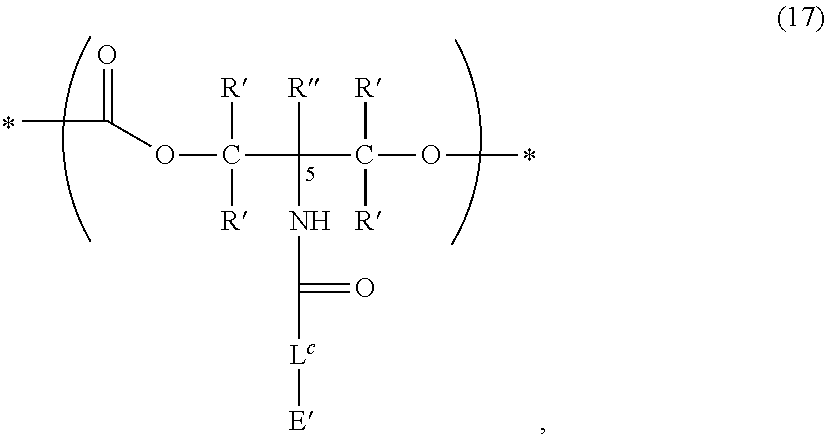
CC(OC([R])(C([R])(C([R])([R])OC)NC(=O)[Lc][E])[R])=O
